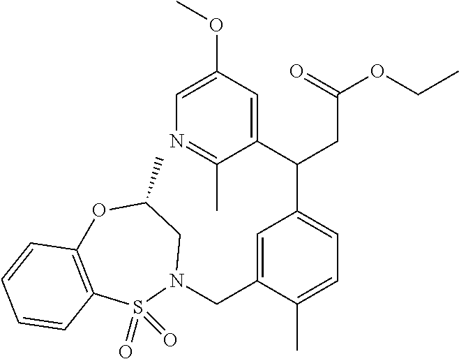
C(C1=CC=C(C)C(CN2CC(C)OC3=C(S2(=O)=O)C=CC=C3)=C1)(C1=CC(OC)=CN=C1C)CC(OCC)=O
